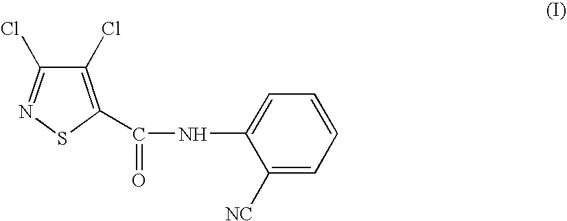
C1(Cl)=C(C(=O)NC2=CC=CC=C2[NC])SN=C1Cl
